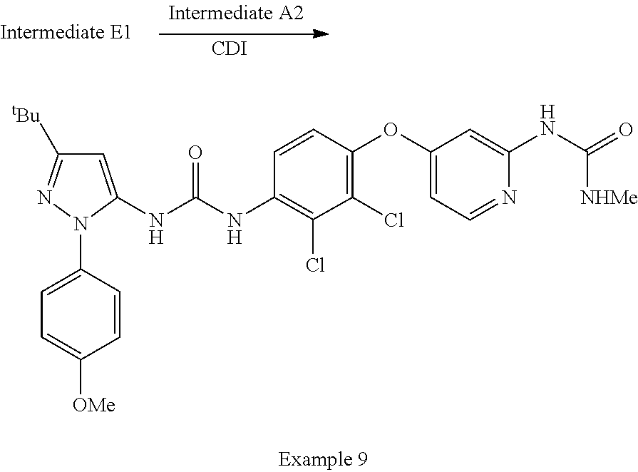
[CDI].C1=C(NC(NC2=C(Cl)C(Cl)=C(OC3=CC=NC(NC(=O)[NHMe])=C3)C=C2)=O)N(C2=CC=C([OMe])C=C2)N=C1[tBu]
